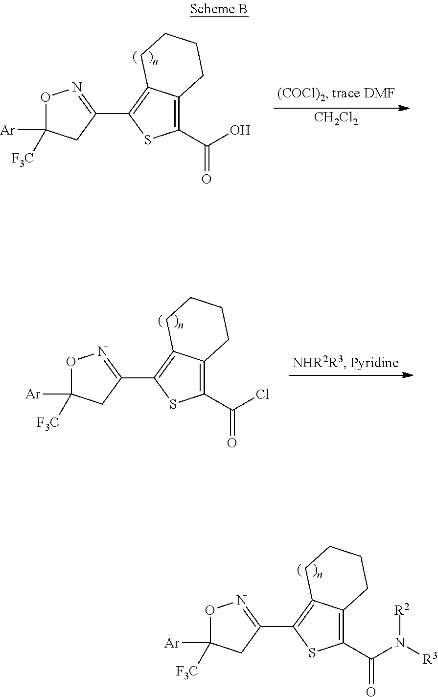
O1C([Ar])([F3C])CC(C2=C3C(=C(C(=O)N([R2])[R3])S2)CCCC3)=N1.O1C([Ar])([F3C])CC(C2=C3C(=C(C(=O)O)S2)CCCC3)=N1.[CH2Cl2].O1C([Ar])([F3C])CC(C2=C3C(=C(C(=O)Cl)S2)CCCC3)=N1
